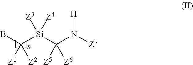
BC([Si](C(N([Z7])[H])([Z5])[Z6])([Z3])[Z4])([Z1])[Z2]
